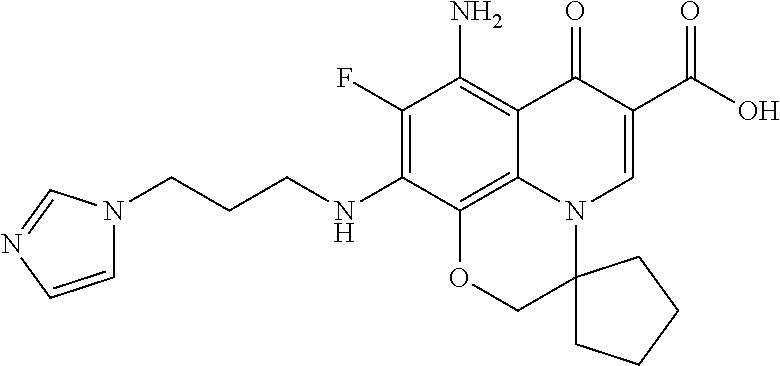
C1(F)=C(NCCCN2C=CN=C2)C2=C3C(=C1N)C(=O)C(C(=O)O)=CN3C1(CO2)CCCC1
